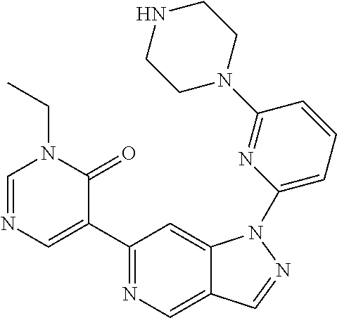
C1(C2=CN=CN(CC)C2=O)=NC=C2C(=C1)N(C1=CC=CC(N3CCNCC3)=N1)N=C2
